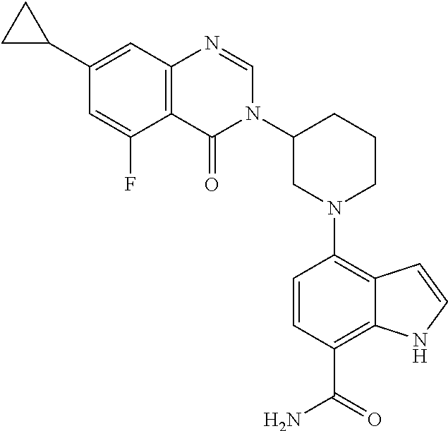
N1(C2=C3C(=C(C(=O)N)C=C2)NC=C3)CCCC(N2C=NC3=C(C2=O)C(F)=CC(C2CC2)=C3)C1
